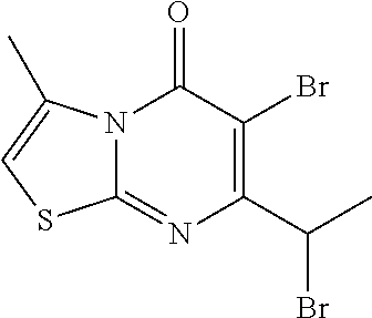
N12C(=NC(C(C)Br)=C(Br)C1=O)SC=C2C
